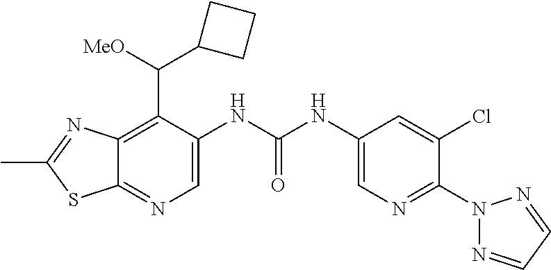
N1=C(C)SC2=NC=C(NC(NC3=CN=C(N4N=CC=N4)C(Cl)=C3)=O)C(C([MeO])C3CCC3)=C12
